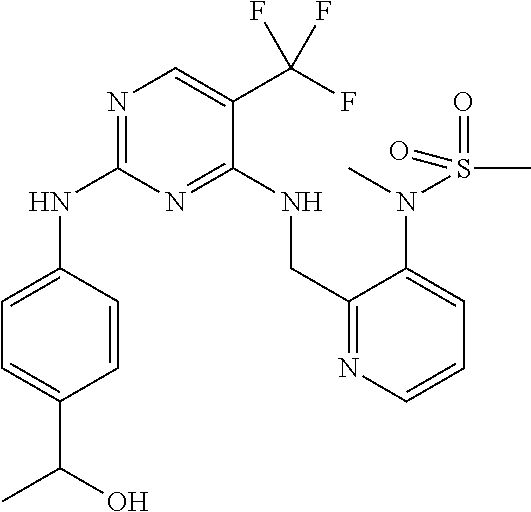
N(C1=NC=C(C(F)(F)F)C(NCC2=NC=CC=C2N(S(C)(=O)=O)C)=N1)C1=CC=C(C(O)C)C=C1
